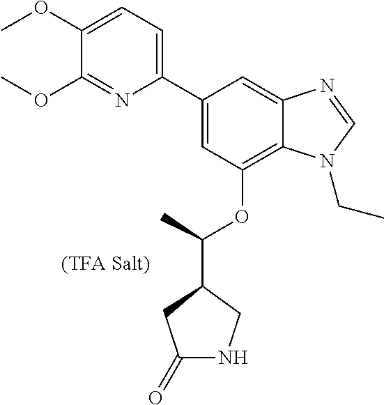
C1(C2=CC=C(OC)C(OC)=N2)=CC(OC(C2CC(=O)NC2)C)=C2C(=C1)N=CN2CC
